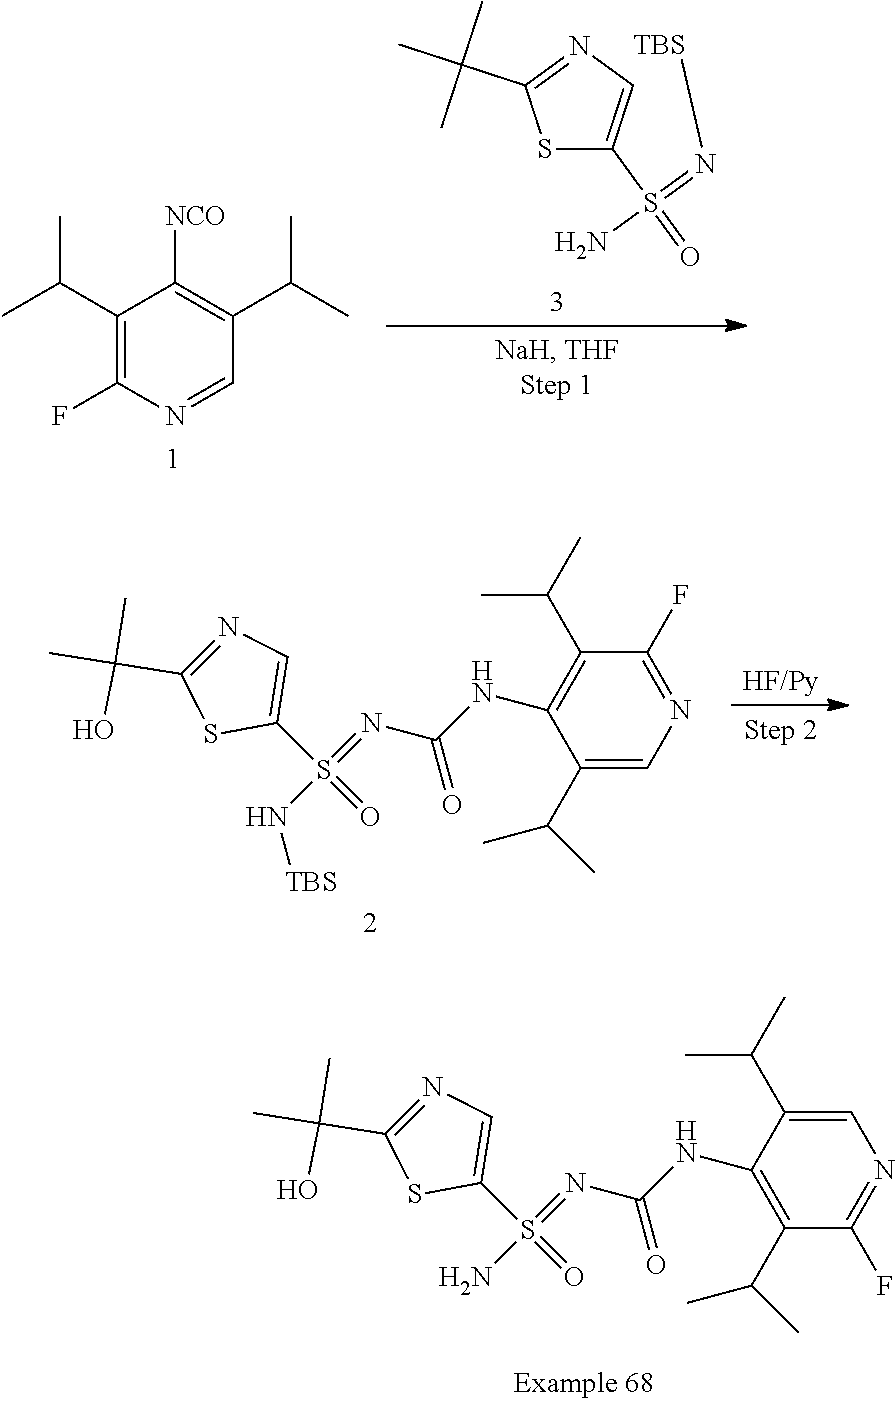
C1(C(C)C)=CN=C(F)C(C(C)C)=C1NC(N=S(N[TBS])(C1=CN=C(C(C)(C)O)S1)=O)=O.C1(C(C)C)=C(NC(N=S(N)(C2=CN=C(C(C)(C)O)S2)=O)=O)C(C(C)C)=CN=C1F.C1(C(C)C)=C(F)N=CC(C(C)C)=C1[NCO].S1C(S(=O)(=N[TBS])N)=CN=C1C(C)(C)C
